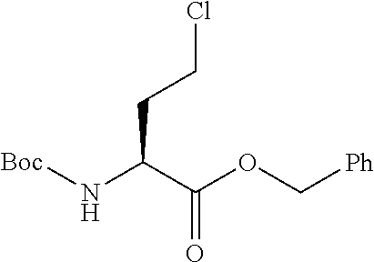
[Boc]NC(C(OC[Ph])=O)CCCl
